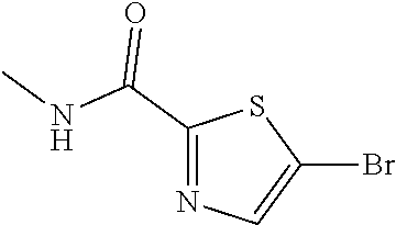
C1=C(Br)SC(C(NC)=O)=N1
